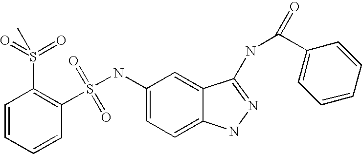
C1=CC=CC(S(NC2=CC=C3C(=C2)C(NC(C2=CC=CC=C2)=O)=NN3)(=O)=O)=C1S(=O)(=O)C
